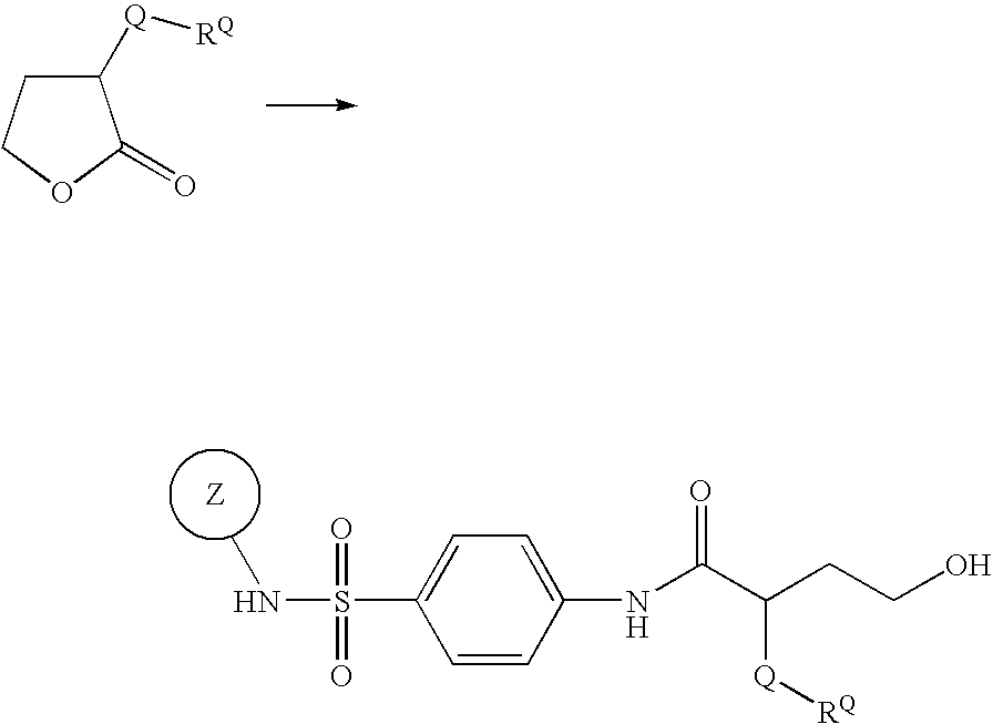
C1([Q][RQ])CCOC1=O.C1=CC(NC(C(CCO)[Q][RQ])=O)=CC=C1S(=O)(=O)NC
